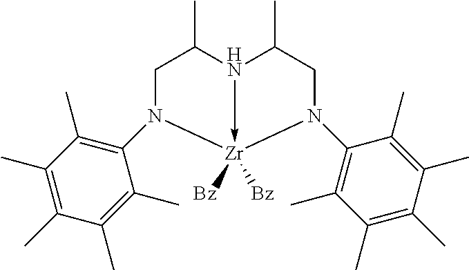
C1N(C2=C(C)C(C)=C(C)C(C)=C2C)[Zr]2([Bz])([Bz])-N(C1C)C(C)CN2C1=C(C)C(C)=C(C)C(C)=C1C
